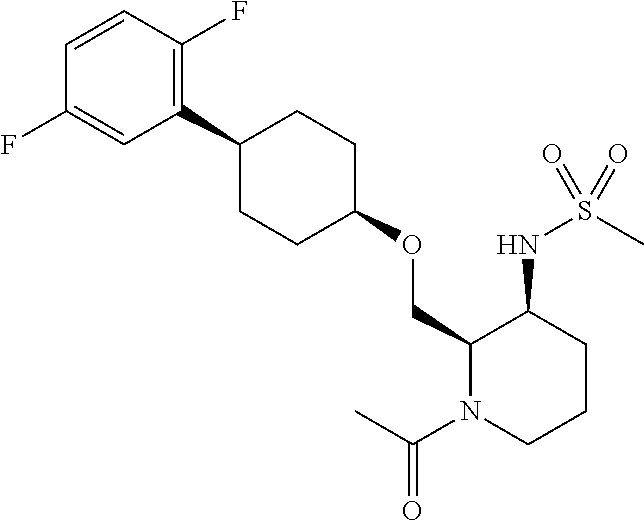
C1=CC(F)=C(C2CCC(OCC3N(C(C)=O)CCCC3NS(=O)(C)=O)CC2)C=C1F
